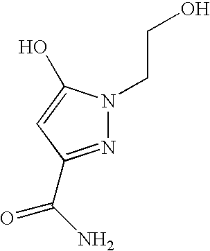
N1=C(C(N)=O)C=C(O)N1CCO
